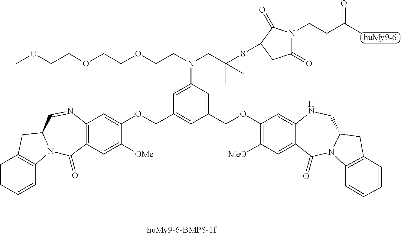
C1=CC=CC2=C1CC1N2C(=O)C2=C(N=C1)C=C(OCC1=CC(COC3=C([MeO])C=C4C(=C3)NCC3N(C4=O)C4=C(C3)C=CC=C4)=CC(N(CC(C)(SC3C(=O)N(CCC(C)=O)C(=O)C3)C)CCOCCOCCOC)=C1)C([OMe])=C2
